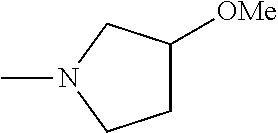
C1C([OMe])CN(C)C1
